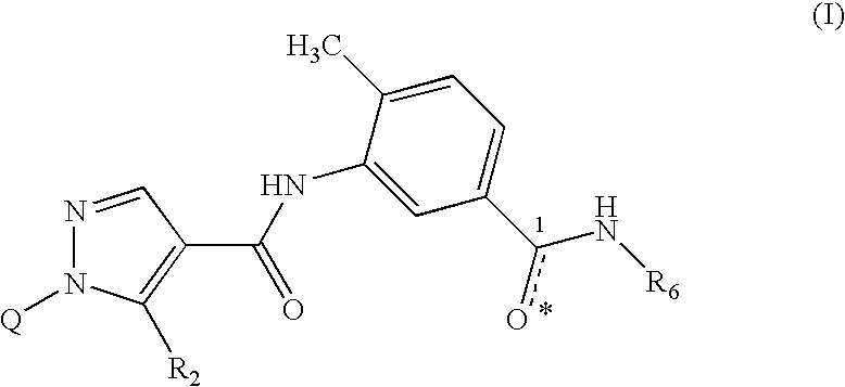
N1=CC(C(=O)NC2=CC(c(o)N[R6])=CC=C2C)=C([R2])N1[Q]
